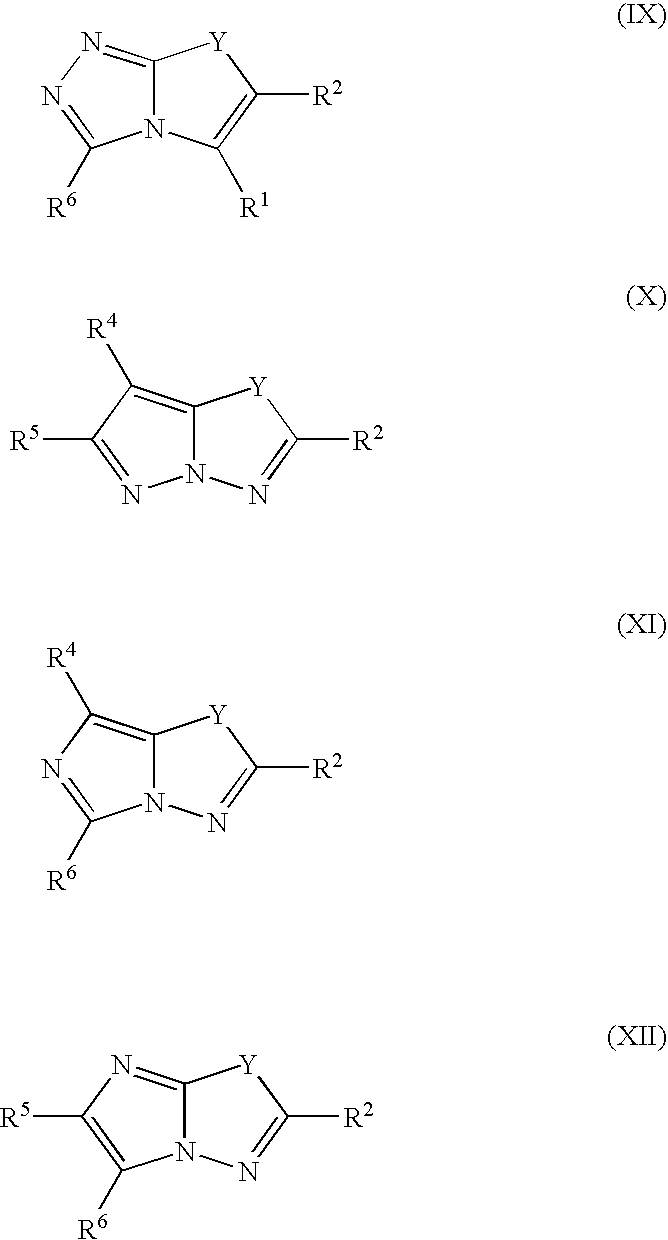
C12=NN=C([R6])N1C([R1])=C([R2])[Y]2.C12=C([R4])C([R5])=NN1N=C([R2])[Y]2.C12=C([R4])N=C([R6])N1N=C([R2])[Y]2.C12=NC([R5])=C([R6])N1N=C([R2])[Y]2
